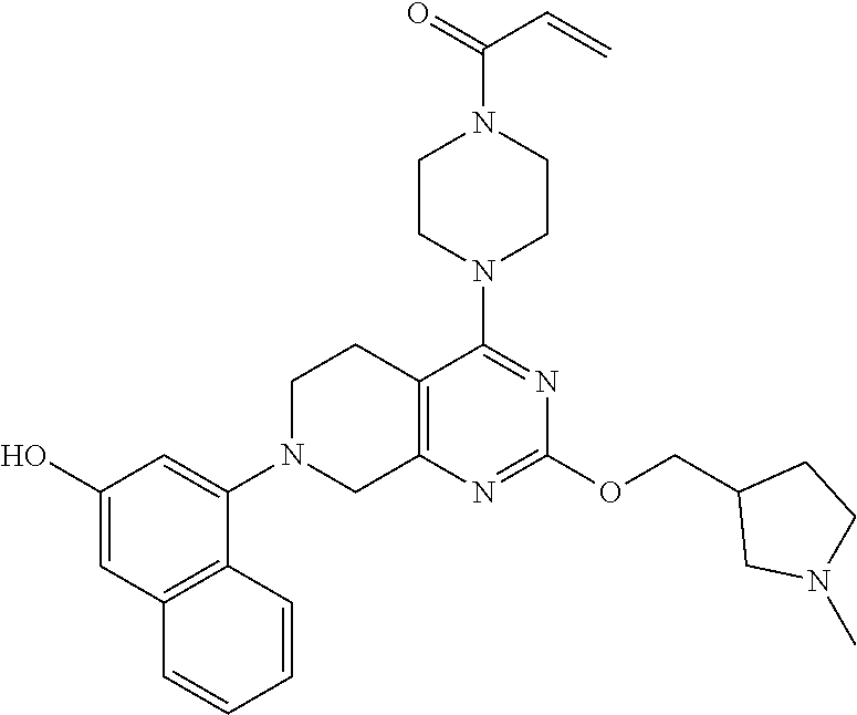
C12=C(N=C(OCC3CN(C)CC3)N=C1N1CCN(C(=O)C=C)CC1)CN(C1=CC(O)=CC3=C1C=CC=C3)CC2
